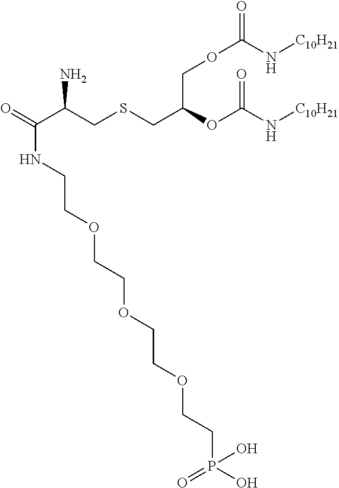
O(C(CSCC(C(=O)NCCOCCOCCOCCP(O)(=O)O)N)COC(N[C10H21])=O)C(N[C10H21])=O
